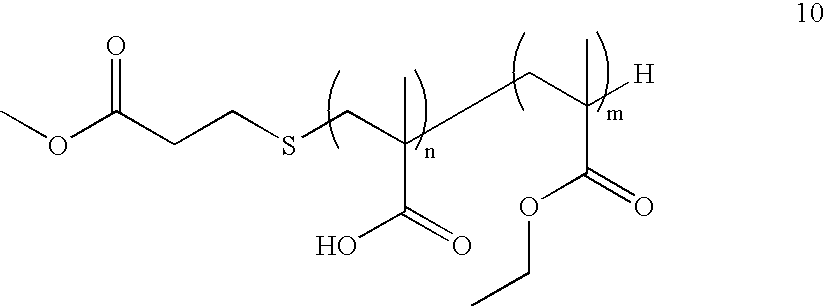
S(CC(C)(C(=O)O)CC([H])(C)C(=O)OCC)CCC(OC)=O
